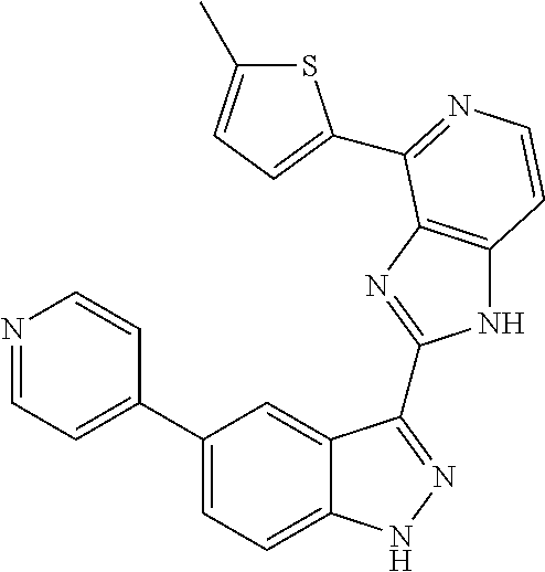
C1(C2=CC=NC=C2)=CC=C2C(=C1)C(C1=NC3=C(N1)C=CN=C3C1=CC=C(C)S1)=NN2
